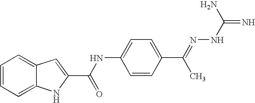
C1=CC=C2C(=C1)C=C(C(NC1=CC=C(C(C)=NNC(N)=N)C=C1)=O)N2
